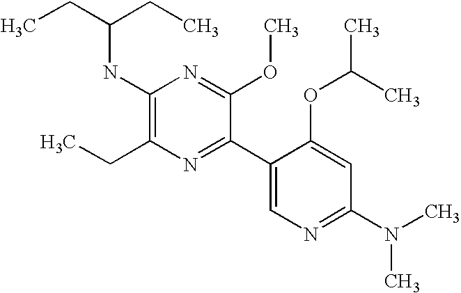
CCC(CC)NC1=C(CC)N=C(C2=CN=C(N(C)C)C=C2OC(C)C)C(OC)=N1
